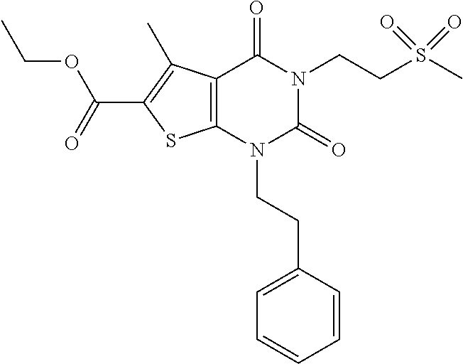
C12=C(N(CCC3=CC=CC=C3)C(=O)N(CCS(C)(=O)=O)C1=O)SC(C(=O)OCC)=C2C
